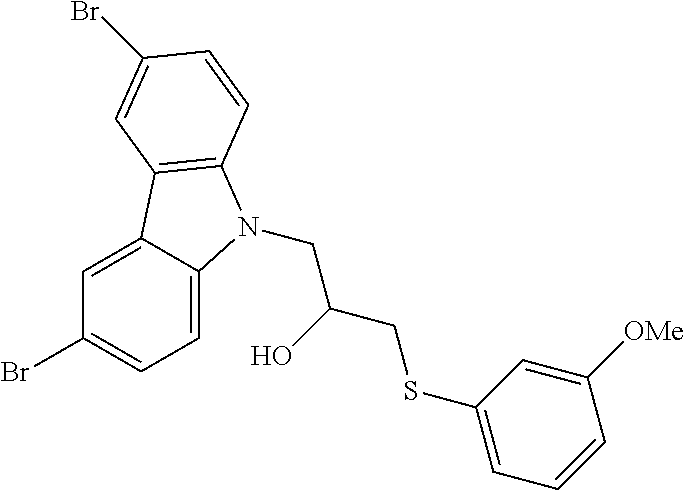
C1=C2C(=CC=C1Br)N(CC(CSC1=CC=CC([OMe])=C1)O)C1=C2C=C(Br)C=C1
